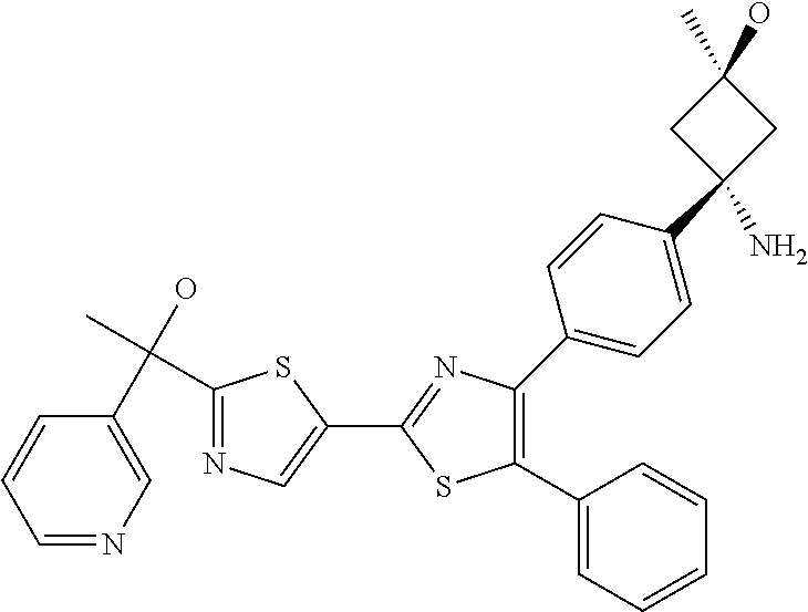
C1(C)(O)CC(C2=CC=C(C3=C(C4=CC=CC=C4)SC(C4=CN=C(C(C5=CN=CC=C5)(O)C)S4)=N3)C=C2)(N)C1
